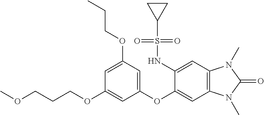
C(COC1=CC(OC2=CC3=C(C=C2NS(C2CC2)(=O)=O)N(C)C(=O)N3C)=CC(OCCC)=C1)COC
